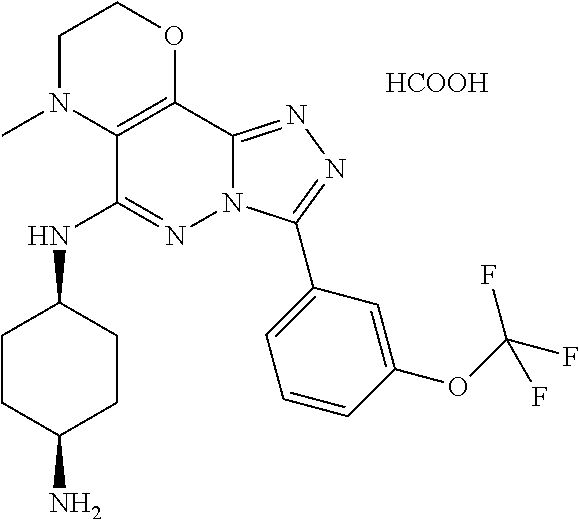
C1N(C)C2=C(OC1)C1=NN=C(C3=CC=CC(OC(F)(F)F)=C3)N1N=C2NC1CCC(N)CC1.[HCOOH]
